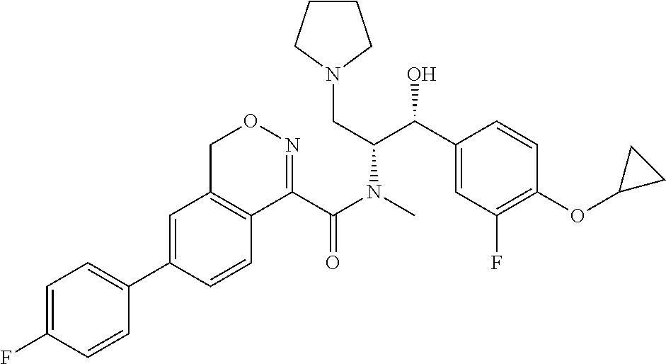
C1=C(C2=CC=C(F)C=C2)C=CC2=C1CON=C2C(N(C(C(C1=CC(F)=C(OC2CC2)C=C1)O)CN1CCCC1)C)=O
